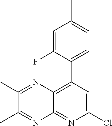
ClC1=CC(C2=CC=C(C)C=C2F)=C2C(=N1)N=C(C)C(C)=N2
